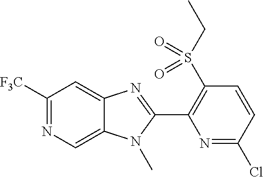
C1([F3C])=NC=C2C(=C1)N=C(C1=C(S(CC)(=O)=O)C=CC(Cl)=N1)N2C
